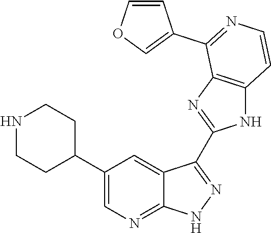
N1CCC(C2=CN=C3C(=C2)C(C2=NC4=C(N2)C=CN=C4C2=COC=C2)=N[N H]3)CC1
